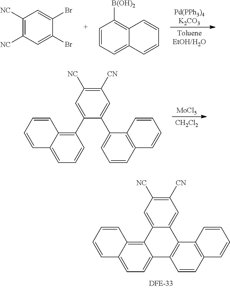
C1([CN])=C([NC])C=C2C(=C1)C1=C(C=CC3=C1C=CC=C3)C1=CC=C3C(=C21)C=CC=C3.C1([NC])=C([NC])C=C(Br)C(Br)=C1.C1=CC=C2C(=C1[B(OH)2])C=CC=C2.[MoCl5].[CH2Cl2].C1([CN])=C([NC])C=C(C2=C3C(=CC=C2)C=CC=C3)C(C2=CC=CC3=C2C=CC=C3)=C1
